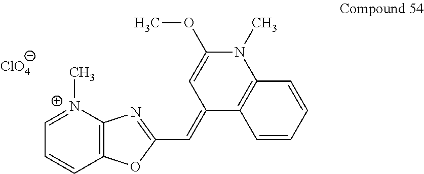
C1=[N+](C)C2=C(C=C1)OC(C=C1C3=C(N(C)C(OC)=C1)C=CC=C3)=N2.[ClO4]
